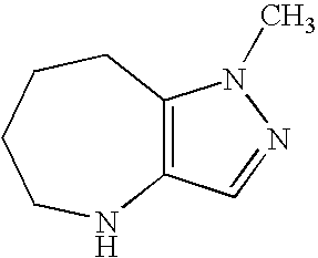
C12=C(NCCCC1)C=NN2C
